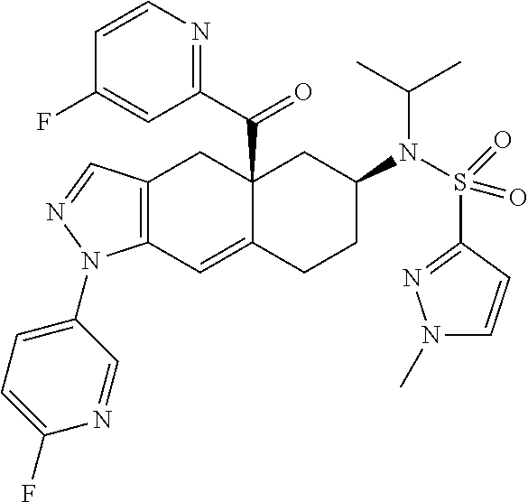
C12(C(C3=NC=CC(F)=C3)=O)C(=CC3=C(C1)C=NN3C1=CC=C(F)N=C1)CCC(N(S(C1=NN(C)C=C1)(=O)=O)C(C)C)C2
